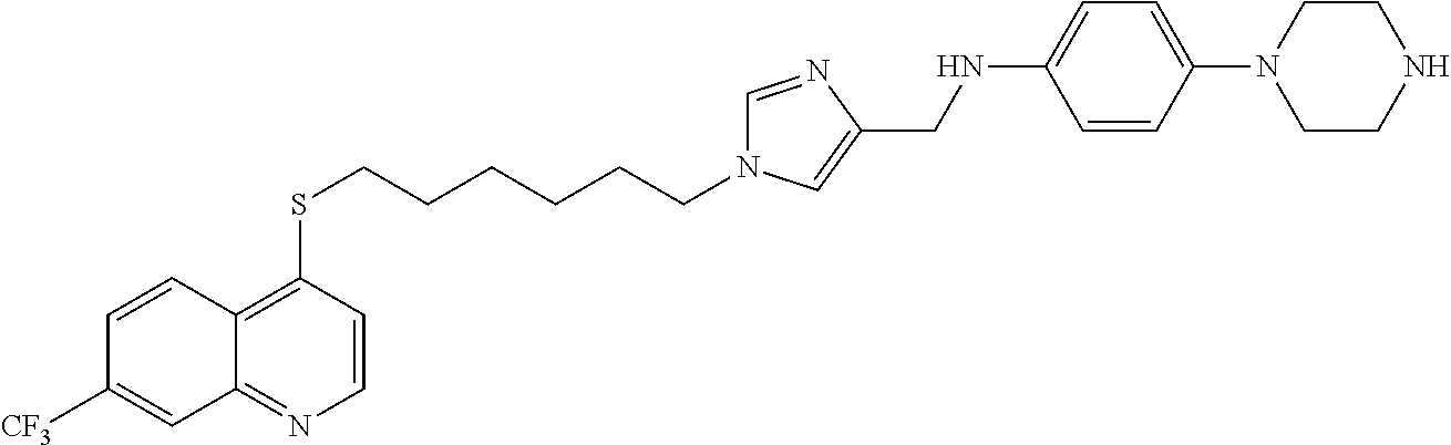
C12=NC=CC(SCCCCCCN3C=NC(CNC4=CC=C(N5CCNCC5)C=C4)=C3)=C1C=CC([CF3])=C2
